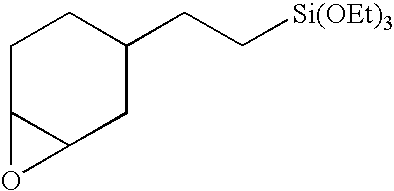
C1C2C(CC(CC[Si(OEt)3])C1)O2
